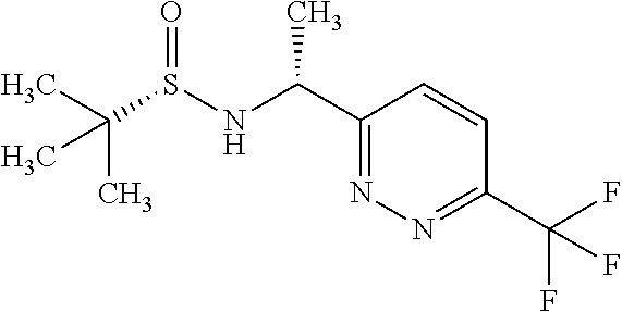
CC(S(NC(C1=NN=C(C(F)(F)F)C=C1)C)=O)(C)C
